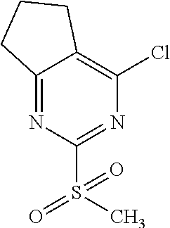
C12=NC(S(C)(=O)=O)=NC(Cl)=C1CCC2
